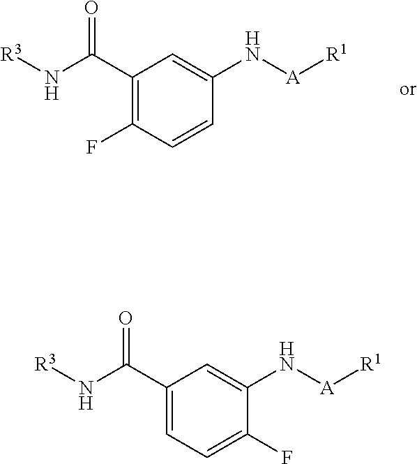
C1(C(N[R3])=O)=C(F)C=CC(N[A][R1])=C1.C1(C(N[R3])=O)=CC=C(F)C(N[A][R1])=C1
